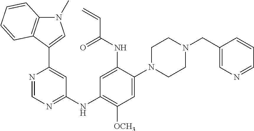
C1=NC(C2=CN(C)C3=C2C=CC=C3)=CC(NC2=C([OCH3])C=C(N3CCN(CC4=CN=CC=C4)CC3)C(NC(C=C)=O)=C2)=N1
